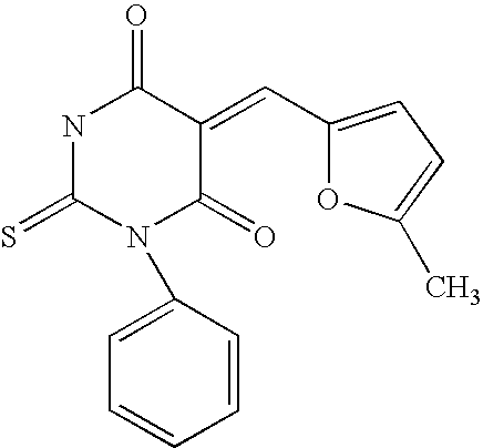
S=C1NC(=O)C(=CC2=CC=C(C)O2)C(=O)N1C1=CC=CC=C1
